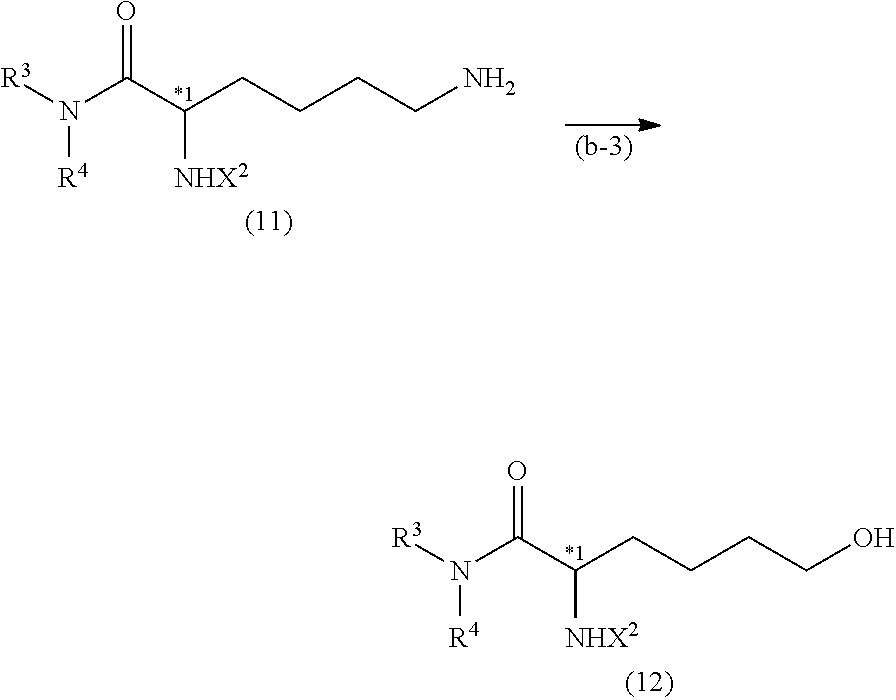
[R3]N(C(C(CCCCN)[NHX2])=O)[R4].[R3]N(C(C(CCCCO)[NHX2])=O)[R4]
